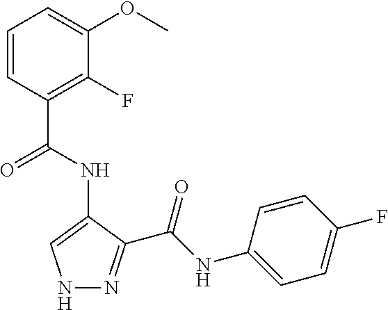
C1=CC(C(NC2=CNN=C2C(NC2=CC=C(F)C=C2)=O)=O)=C(F)C(OC)=C1
